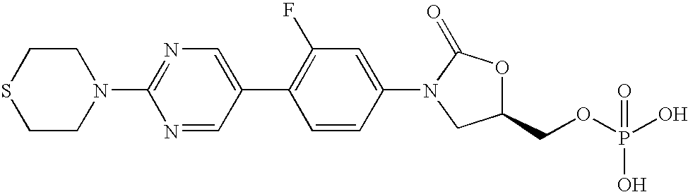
C1CN(C2=NC=C(C3=C(F)C=C(N4C(=O)OC(COP(O)(O)=O)C4)C=C3)C=N2)CCS1
